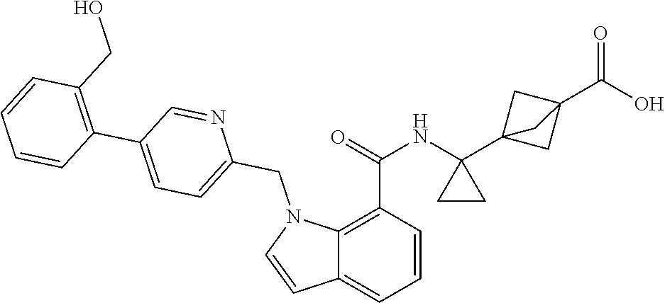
C1=CC(C(=O)NC2(C34CC(C(O)=O)(C3)C4)CC2)=C2C(=C1)C=CN2CC1=CC=C(C2=C(CO)C=CC=C2)C=N1
